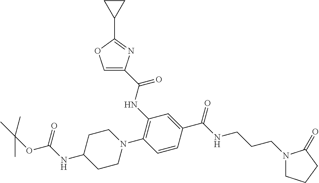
N(C(OC(C)(C)C)=O)C1CCN(C2=C(NC(=O)C3=COC(C4CC4)=N3)C=C(C(=O)NCCCN3CCCC3=O)C=C2)CC1
